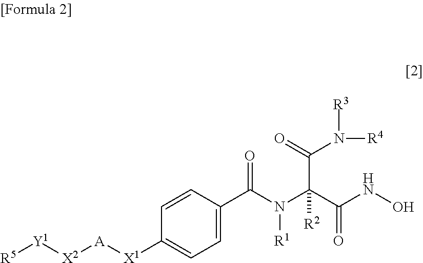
C1=CC(C(N(C(C(NO)=O)([R2])C(=O)N([R4])[R3])[R1])=O)=CC=C1[X1][A][X2][Y1][R5]
